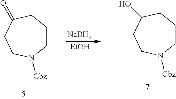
[NaBH4].[EtOH].C1CCC(=O)CCN1[Cbz].C1CCC(O)CCN1[Cbz]
